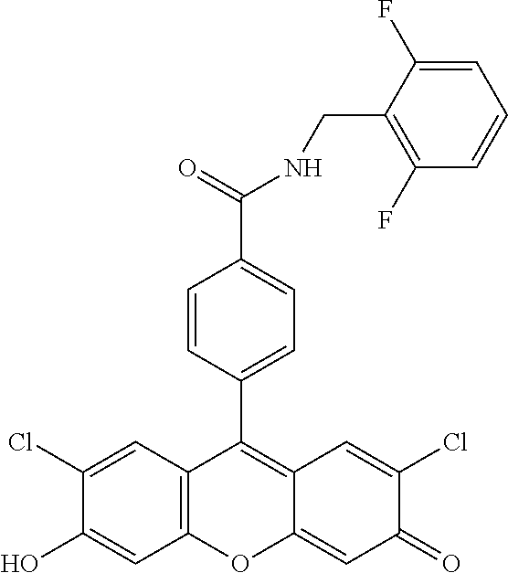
C12=C(C=C(Cl)C(O)=C1)C(C1=CC=C(C(=O)NCC3=C(F)C=CC=C3F)C=C1)=C1C(=CC(=O)C(Cl)=C1)O2
